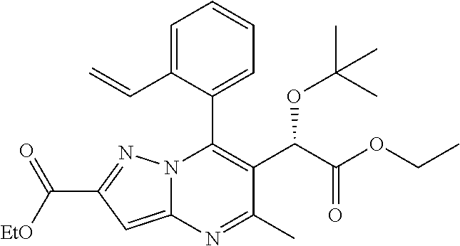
N12C(=CC(C([EtO])=O)=N1)N=C(C)C(C(C(OCC)=O)OC(C)(C)C)=C2C1=CC=CC=C1C=C
